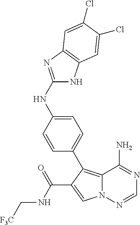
N12C(=C(C3=CC=C(NC4=NC5=C(N4)C=C(Cl)C(Cl)=C5)C=C3)C(C(NC[F3C])=O)=C1)C(N)=NC=N2
